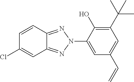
C1=CC(Cl)=CC2=NN(C3=CC(C=C)=CC(C(C)(C)C)=C3O)N=C12
